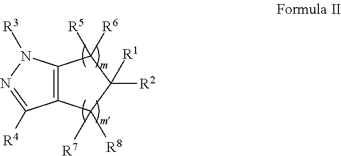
N1=C([R4])C2=C(N1[R3])C([R6])([R5])C([R2])([R1])C2([R7])[R8]
